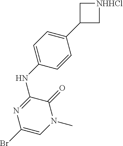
C1(C2C[NHHCl]C2)=CC=C(NC2=NC(Br)=CN(C)C2=O)C=C1
